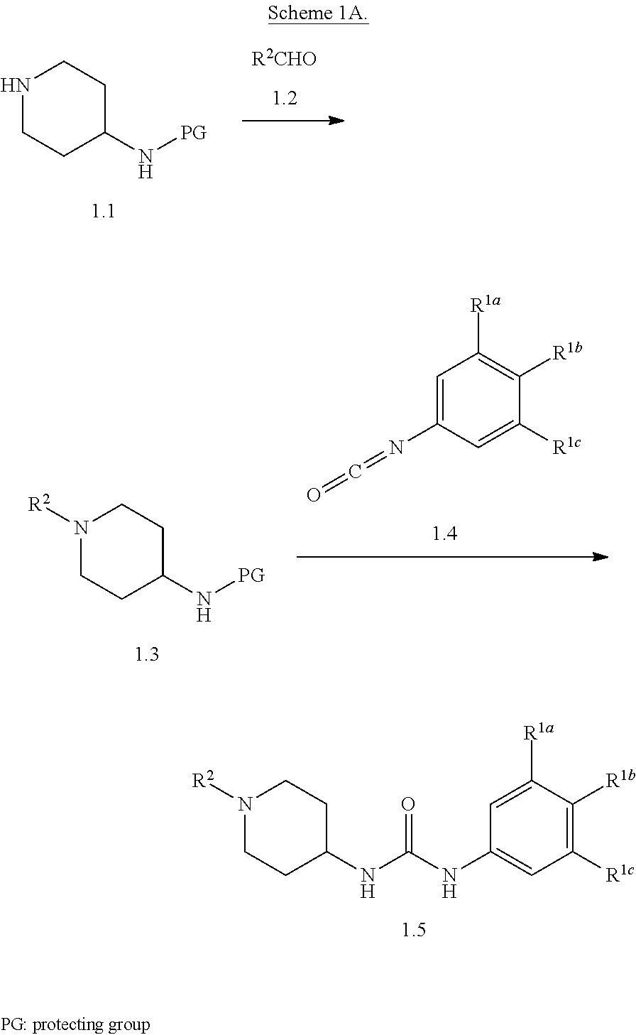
[R2CHO].N1CCC(N[PG])CC1.C1([R1c])=C([R1b])C([R1a])=CC(NC(NC2CCN([R2])CC2)=O)=C1.N1([R2])CCC(N[PG])CC1.C1=C(N=C=O)C=C([R1c])C([R1b])=C1[R1a]
